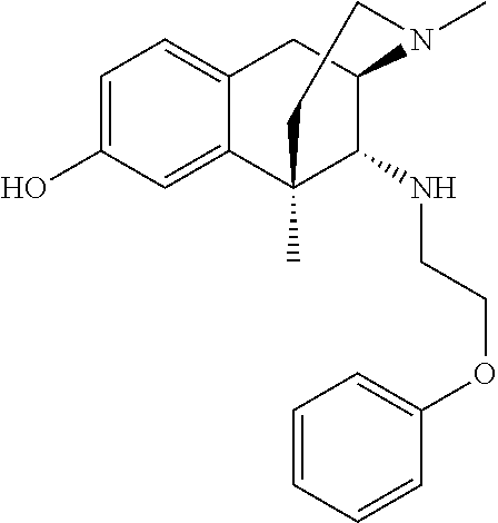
C1=C(O)C=C2C(=C1)CC1C(NCCOC3=CC=CC=C3)C2(C)CCN1C
